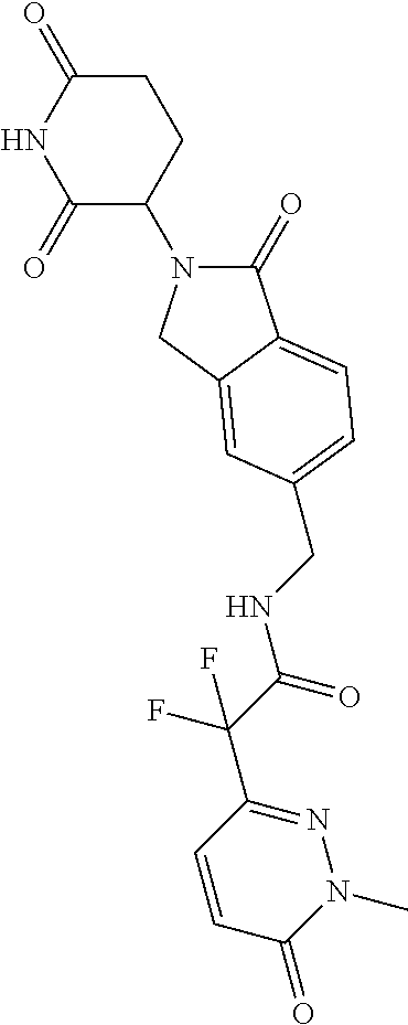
C1(=O)N(C2CCC(=O)NC2=O)CC2=CC(CNC(C(C3=NN(C)C(=O)C=C3)(F)F)=O)=CC=C12
